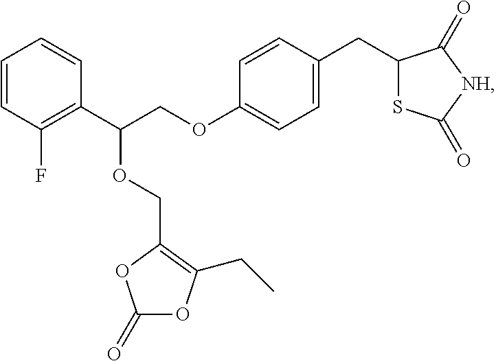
C1=CC(F)=C(C(COC2=CC=C(CC3SC(=O)[NH]C3=O)C=C2)OCC2=C(CC)OC(=O)O2)C=C1
